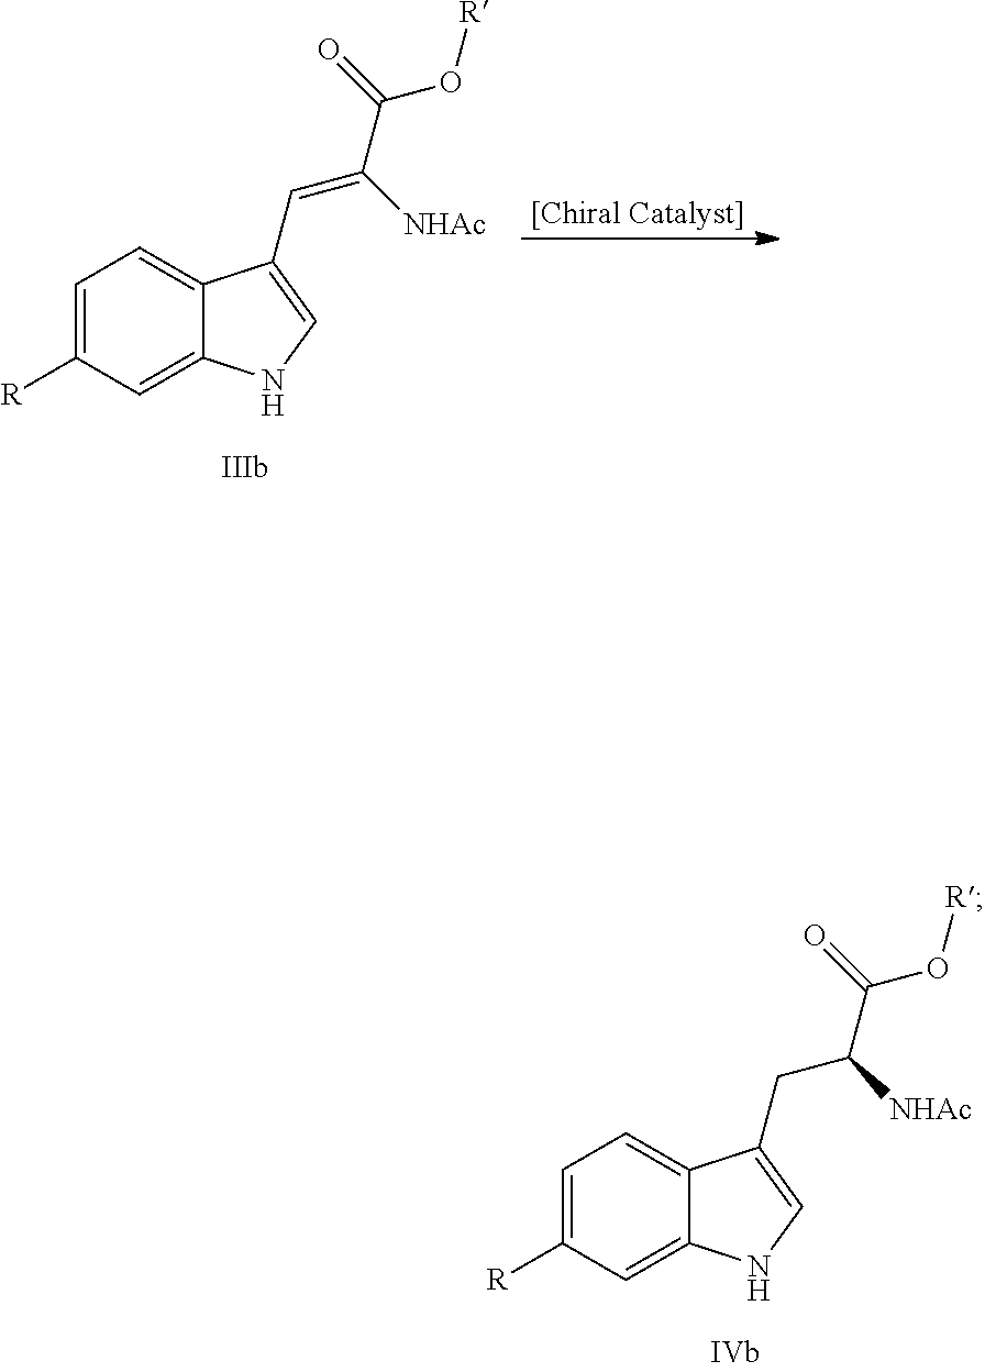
C1=C([R])C=C2C(=C1)C(C=C([NHAc])C(O[R])=O)=CN2.C1=C([R])C=C2C(=C1)C(CC([NHAc])C(O[R])=O)=CN2
